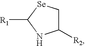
C1([R2])C[Se]C([R1])N1
